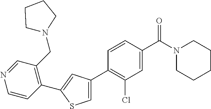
C1(C2=CC(C3=C(Cl)C=C(C(N4CCCCC4)=O)C=C3)=CS2)=C(CN2CCCC2)C=NC=C1
